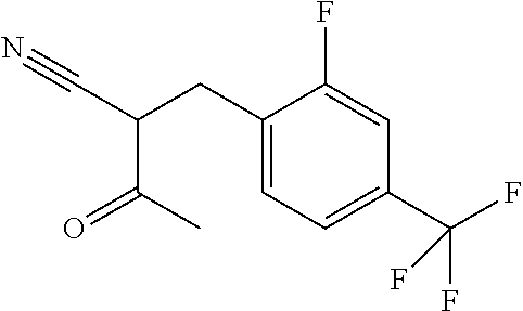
O=C(C(C#N)CC1=CC=C(C(F)(F)F)C=C1F)C
